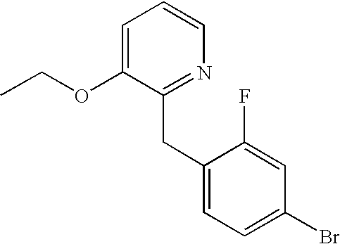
C1=C(OCC)C(CC2=CC=C(Br)C=C2F)=NC=C1
